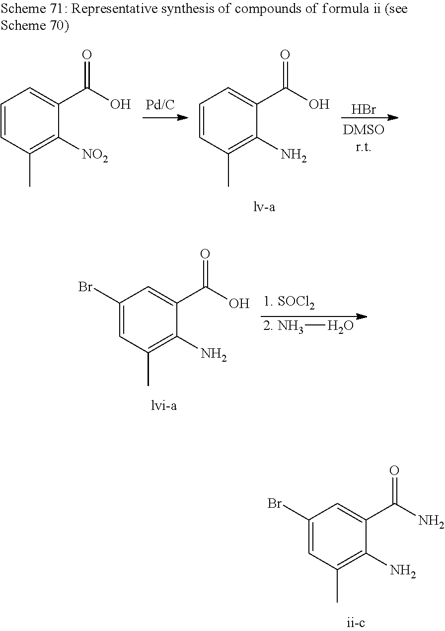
C1(N)=C(C)C=C(Br)C=C1C(N)=O.C1(N)=C(C)C=C(Br)C=C1C(O)=O.[2. NH3]O.C1(N)=C(C)C=CC=C1C(O)=O.Br.C1([NO2])=C(C)C=CC=C1C(O)=O
